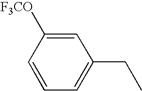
C1=CC([F3CO])=CC(CC)=C1
